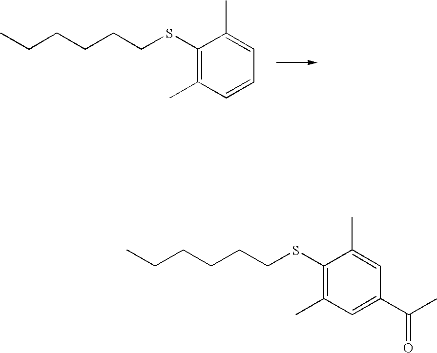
C1(SCCCCCC)=C(C)C=CC=C1C.C1(SCCCCCC)=C(C)C=C(C(C)=O)C=C1C
